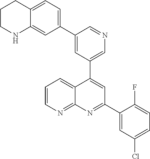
C1=C(C2=CC=C3C(=C2)NCCC3)C=NC=C1C1=CC(C2=CC(Cl)=CC=C2F)=NC2=NC=CC=C12
